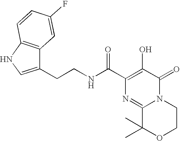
C1(C(NCCC2=CNC3=C2C=C(F)C=C3)=O)=C(O)C(=O)N2C(=N1)C(C)(C)OCC2
